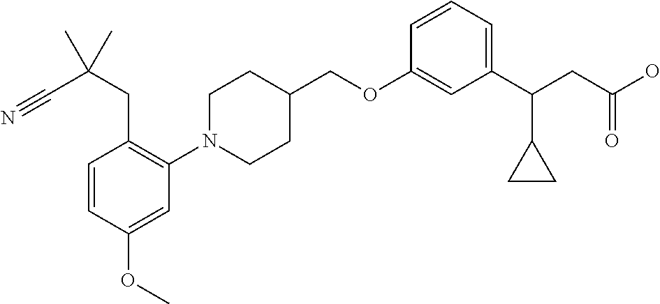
C1(OCC2CCN(C3=C(CC(C#N)(C)C)C=CC(OC)=C3)CC2)=CC(C(CC(O)=O)C2CC2)=CC=C1
